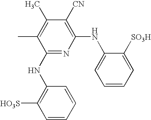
C1(NC2=CC=CC=C2[SO3H])=C([CN])C(C)=C(C)C(NC2=C([HO3S])C=CC=C2)=N1
